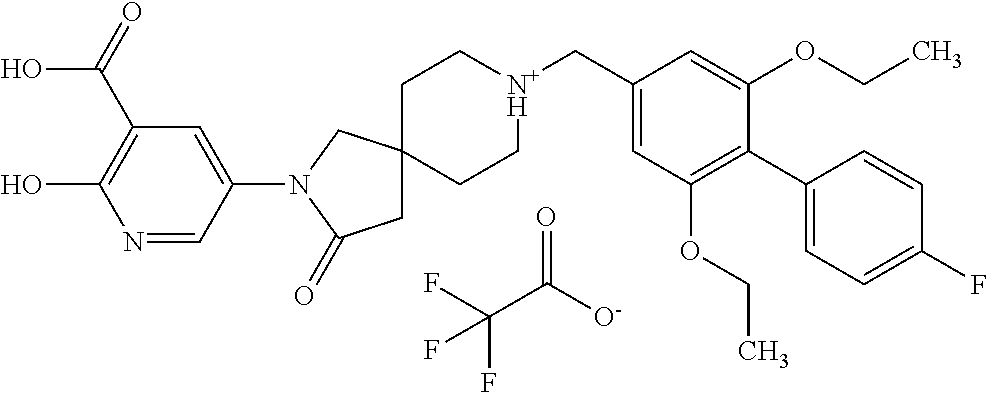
FC(C([O-])=O)(F)F.C1C[N+H](CC2=CC(OCC)=C(C3=CC=C(F)C=C3)C(OCC)=C2)CCC12CC(=O)N(C1=CC(C(=O)O)=C(O)N=C1)C2
